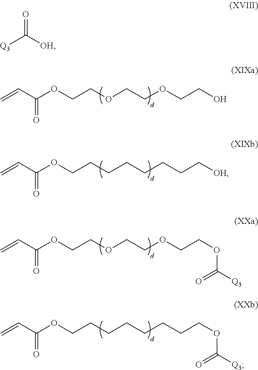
C=CC(OCCOCCOCCO)=O.C=CC(OCCCCCCCC[OH])=O.C=CC(OCCOCCOCCOC([Q3])=O)=O.C=CC(OCCCCCCCCOC([Q3])=O)=O.O=C([OH])[Q3]
